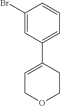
C1(Br)=CC(C2=CCOCC2)=CC=C1
